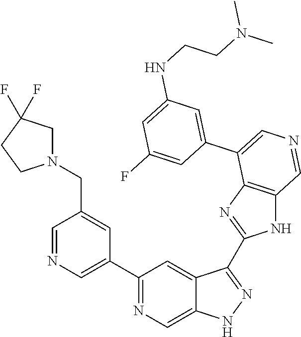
C1(C2=CN=CC(CN3CC(F)(F)CC3)=C2)=NC=C2C(=C1)C(C1=NC3=C(N1)C=NC=C3C1=CC(NCCN(C)C)=CC(F)=C1)=NN2
